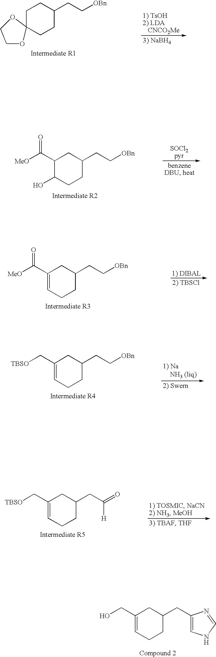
C1CC(CC[OBn])CCC12OCCO2.[SOCl2pyr].[MeO]C(C1C(O)CCC(CC[OBn])C1)=O.[MeO]C(C1=CCCC(CC[OBn])C1)=O.[TBSO]CC1=CCCC(CC[OBn])C1.[TBSO]CC1=CCCC(CC([H])=O)C1.OCC1=CCCC(CC2=CNC=N2)C1
